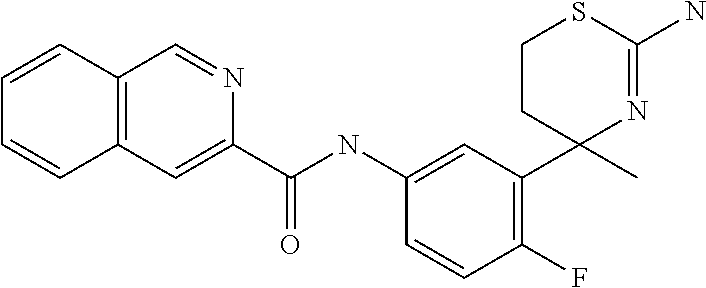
C1(NC(C2=CC3=C(C=N2)C=CC=C3)=O)=CC(C2(C)N=C(N)SCC2)=C(F)C=C1
